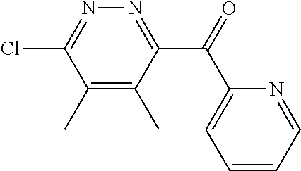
C1(C)=C(C)C(C(=O)C2=CC=CC=N2)=NN=C1Cl
